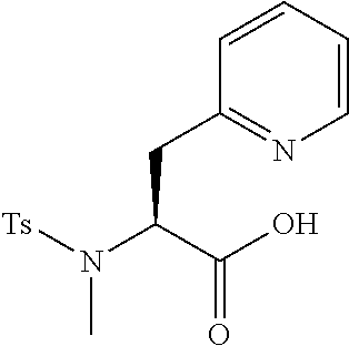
C1=CC=CC(CC(N([Ts])C)C(O)=O)=N1
